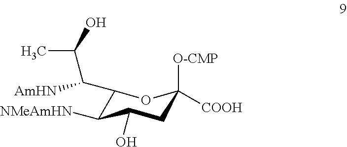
C1(C(C(C)O)[AmHN])C([NMeAmHN])C(O)CC([O-CMP])([COOH])O1
